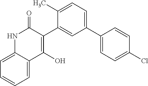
C1(C2=CC(C3=CC=C(Cl)C=C3)=CC=C2C)=C(O)C2=CC=CC=C2NC1=O
